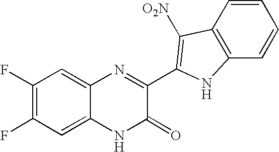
C1=C2C(=CC(F)=C1F)N=C(C1=C([O2N])C3=C(C=CC=C3)N1)C(=O)N2
